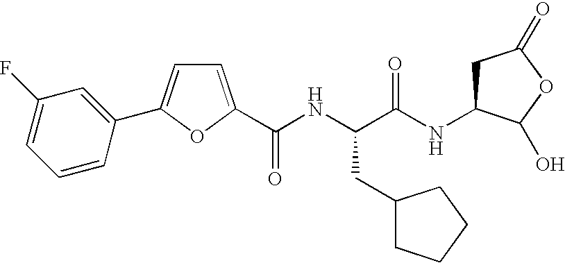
C1=CC(C2=CC=C(C(NC(C(NC3CC(=O)OC3O)=O)CC3CCCC3)=O)O2)=CC(F)=C1
